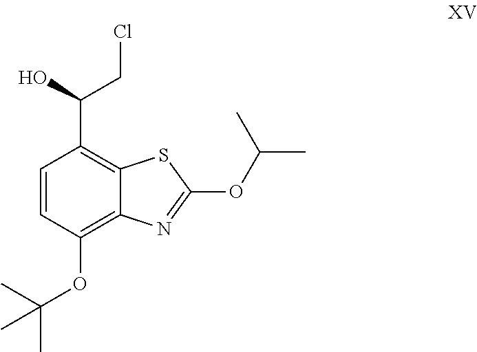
C1=CC(OC(C)(C)C)=C2C(=C1C(CCl)O)SC(OC(C)C)=N2
